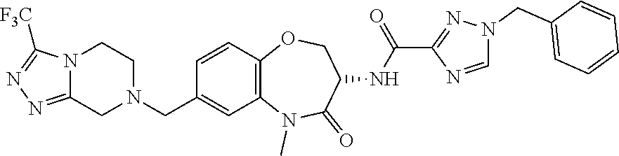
N1(C)C2=C(C=CC(CN3CCN4C(=NN=C4[F3C])C3)=C2)OCC(NC(C2=NN(CC3=CC=CC=C3)C=N2)=O)C1=O
